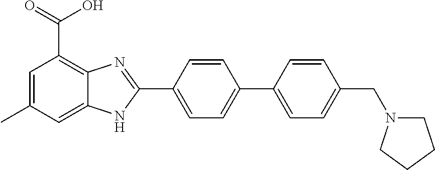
C1=C(C2=NC3=C(C(=O)O)C=C(C)C=C3N2)C=CC(C2=CC=C(CN3CCCC3)C=C2)=C1
